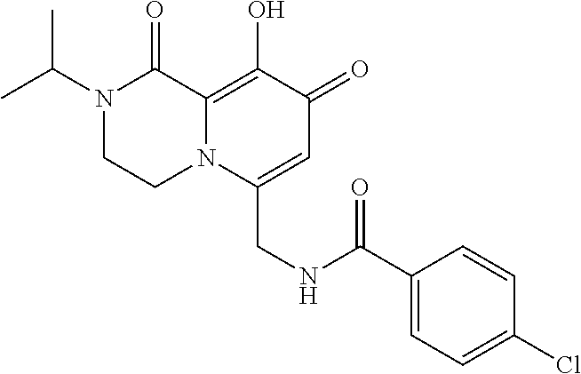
N1(C(C)C)CCN2C(=C(O)C(=O)C=C2CNC(C2=CC=C(Cl)C=C2)=O)C1=O
